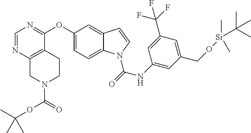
C1(OC2=NC=NC3=C2CCN(C(=O)OC(C)(C)C)C3)=CC=C2C(=C1)C=CN2C(=O)NC1=CC(CO[Si](C)(C(C)(C)C)C)=CC(C(F)(F)F)=C1
